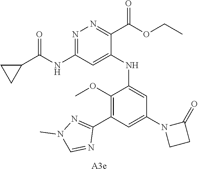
[A3e].N1=C(NC(C2CC2)=O)C=C(NC2=CC(N3CCC3=O)=CC(C3=NN(C)C=N3)=C2OC)C(C(OCC)=O)=N1
